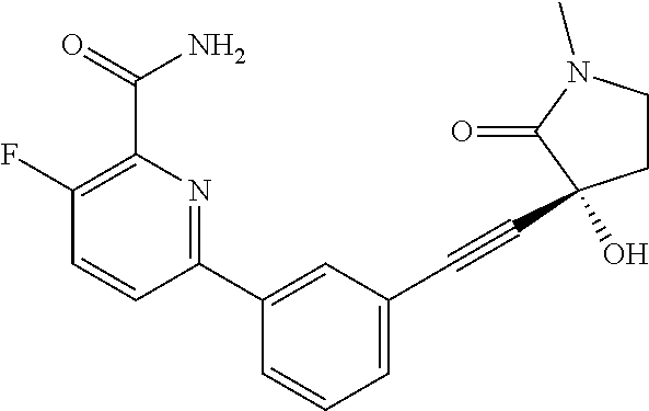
C1=CC(C2=CC(C#CC3(O)CCN(C)C3=O)=CC=C2)=NC(C(N)=O)=C1F
